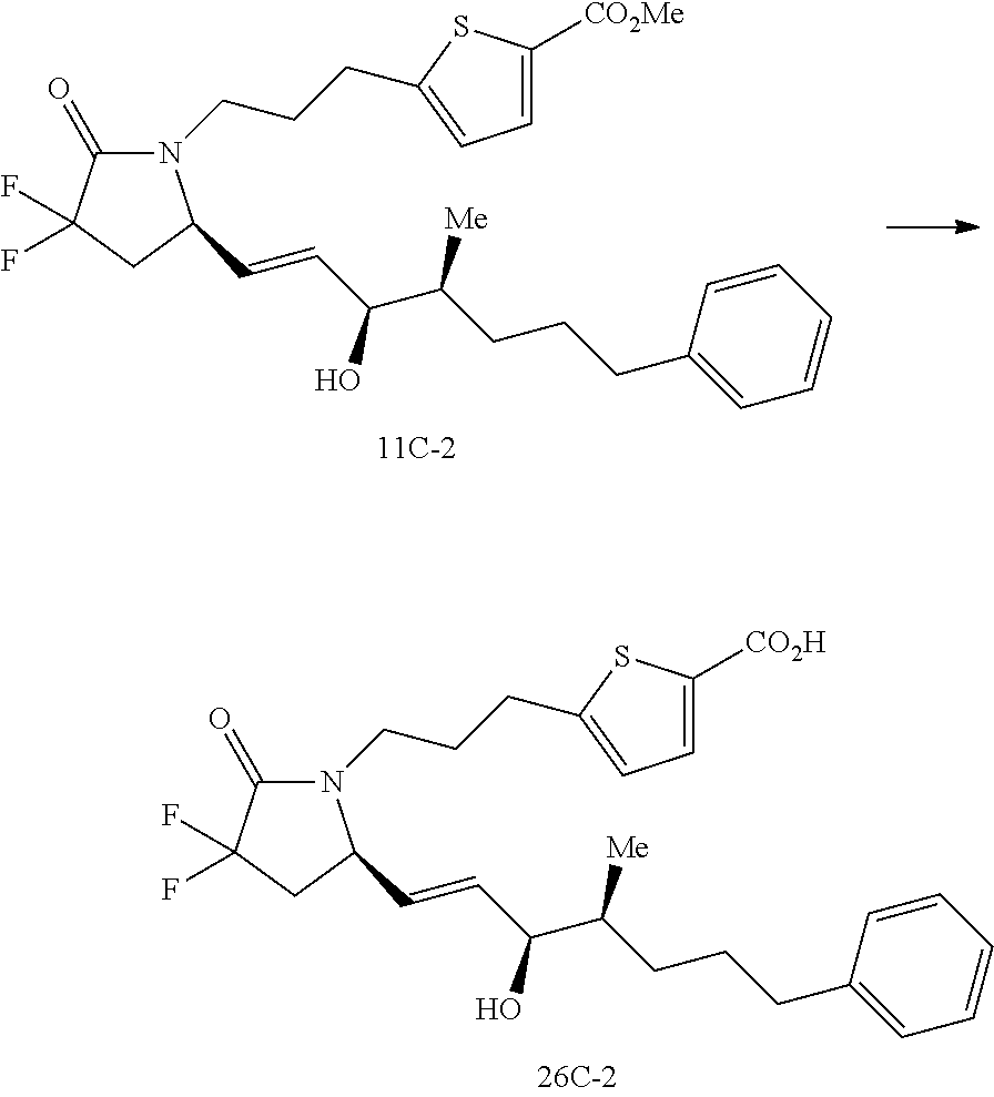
N1(CCCC2=CC=C([CO2Me])S2)C(=O)C(F)(F)CC1C=CC(C(CCCC1=CC=CC=C1)[Me])O.N1(CCCC2=CC=C([CO2H])S2)C(=O)C(F)(F)CC1C=CC(C(CCCC1=CC=CC=C1)[Me])O
